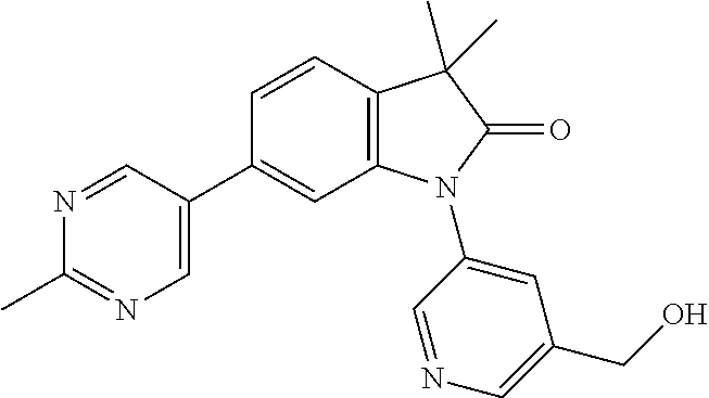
C1=CC2=C(C=C1C1=CN=C(C)N=C1)N(C1=CC(CO)=CN=C1)C(=O)C2(C)C
